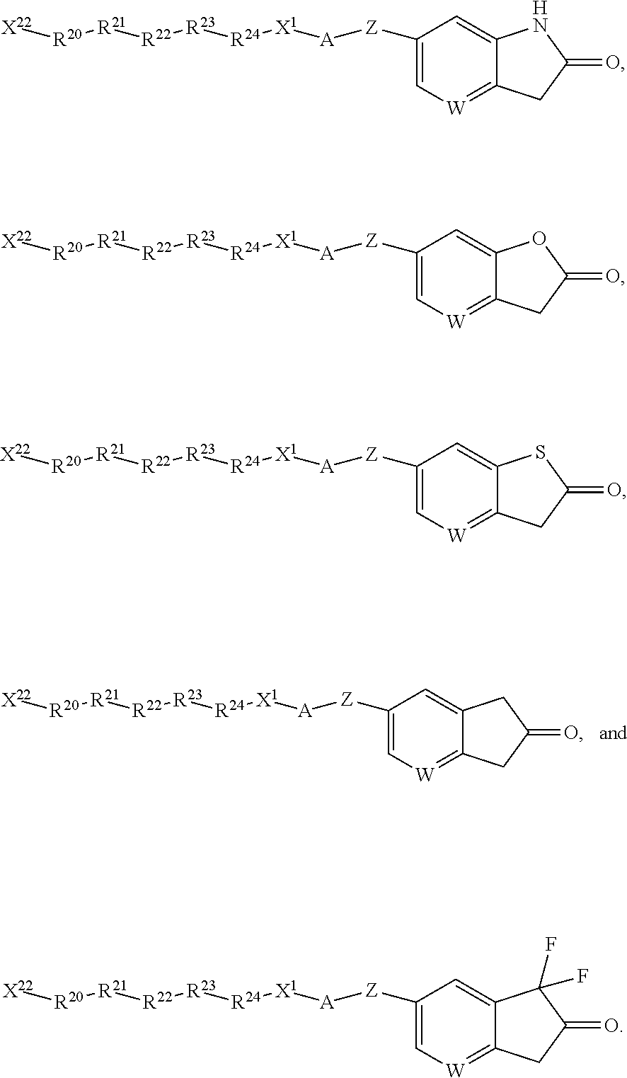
C1([Z][A][X1][R24][R23][R22][R21][R20][X22])=C[W]=C2C(=C1)CC(=O)C2.C1([Z][A][X1][R24][R23][R22][R21][R20][X22])=C[W]=C2C(=C1)NC(=O)C2.C1([Z][A][X1][R24][R23][R22][R21][R20][X22])=C[W]=C2C(=C1)OC(=O)C2.C1([Z][A][X1][R24][R23][R22][R21][R20][X22])=C[W]=C2C(=C1)SC(=O)C2.C1([Z][A][X1][R24][R23][R22][R21][R20][X22])=C[W]=C2C(=C1)C(F)(F)C(=O)C2
